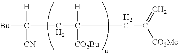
C(CC([H])([CO2Bu])CC(=C)[CO2Me])([H])([CN])[Bu]
